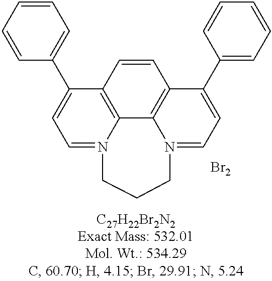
C12=C3C4=C(C=C1)C(C1=CC=CC=C1)=CC=N4CCCN3=CC=C2C1=CC=CC=C1.[Br2]
